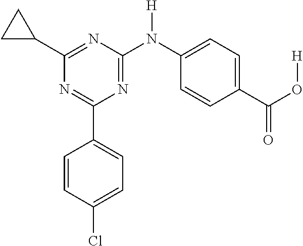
C1(C2=CC=C(Cl)C=C2)=NC(C2CC2)=NC(N(C2=CC=C(C(=O)O[H])C=C2)[H])=N1
